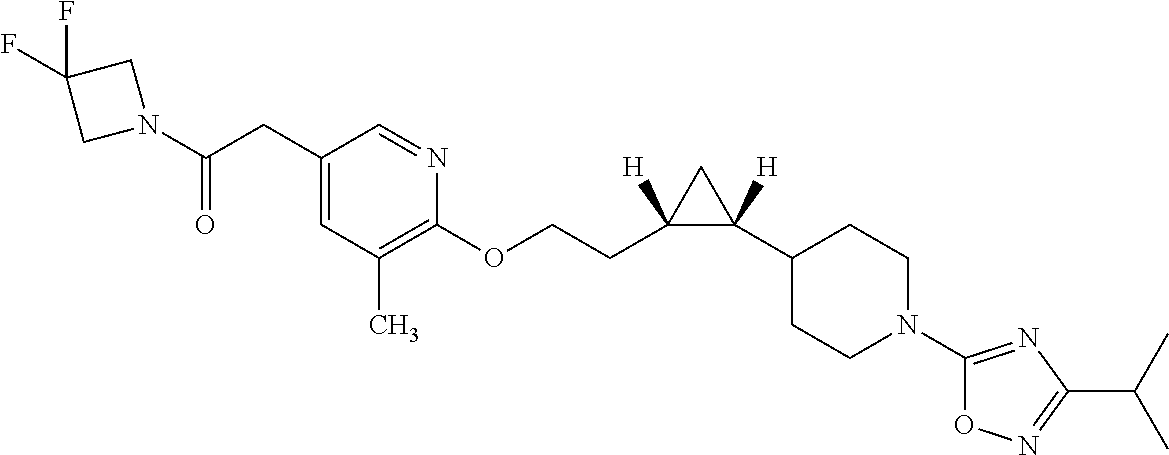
C1(CC(N2CC(F)(F)C2)=O)=CC(C)=C(OCCC2([H])C([H])(C3CCN(C4=NC(C(C)C)=NO4)CC3)C2)N=C1
